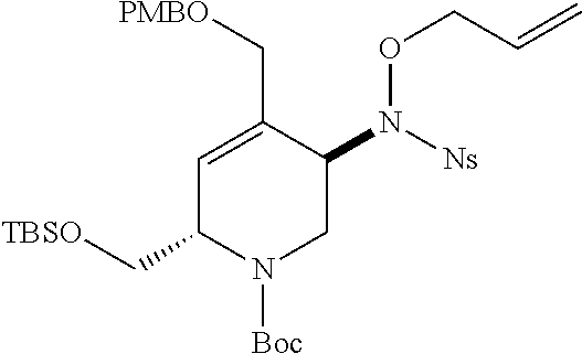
C1=C(C[PMBO])C(N([Ns])OCC=C)CN([Boc])C1C[TBSO]
